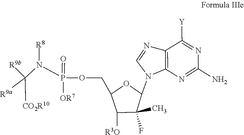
C1(N)=NC2=C(C([Y])=N1)N=CN2C1C(C)(F)C([R3O])C(COP(N(C([R9b])([R9a])[CO2R10])[R8])(=O)[OR7])O1
